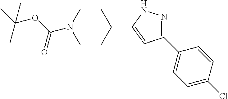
N1=C(C2=CC=C(Cl)C=C2)C=C(C2CCN(C(OC(C)(C)C)=O)CC2)N1
